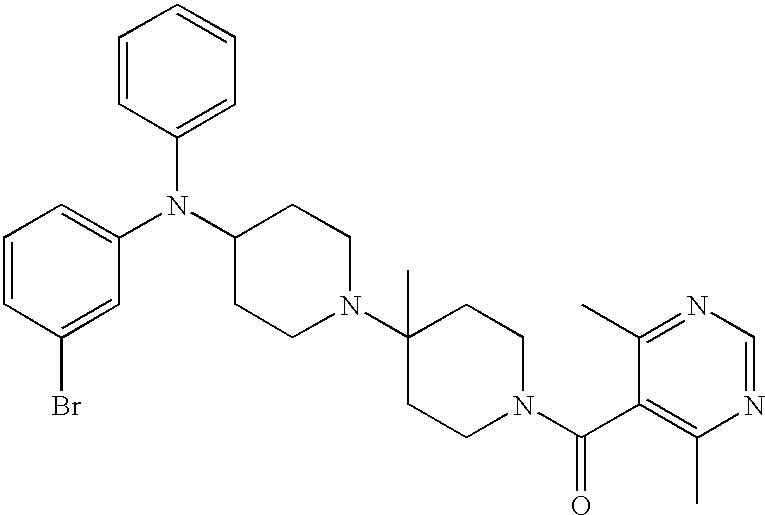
C1(N(C2CCN(C3(C)CCN(C(C4=C(C)N=CN=C4C)=O)CC3)CC2)C2=CC=CC(Br)=C2)=CC=CC=C1
